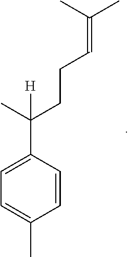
C1=C(C)C=CC(C(C)(CCC=C(C)C)[H])=C1
